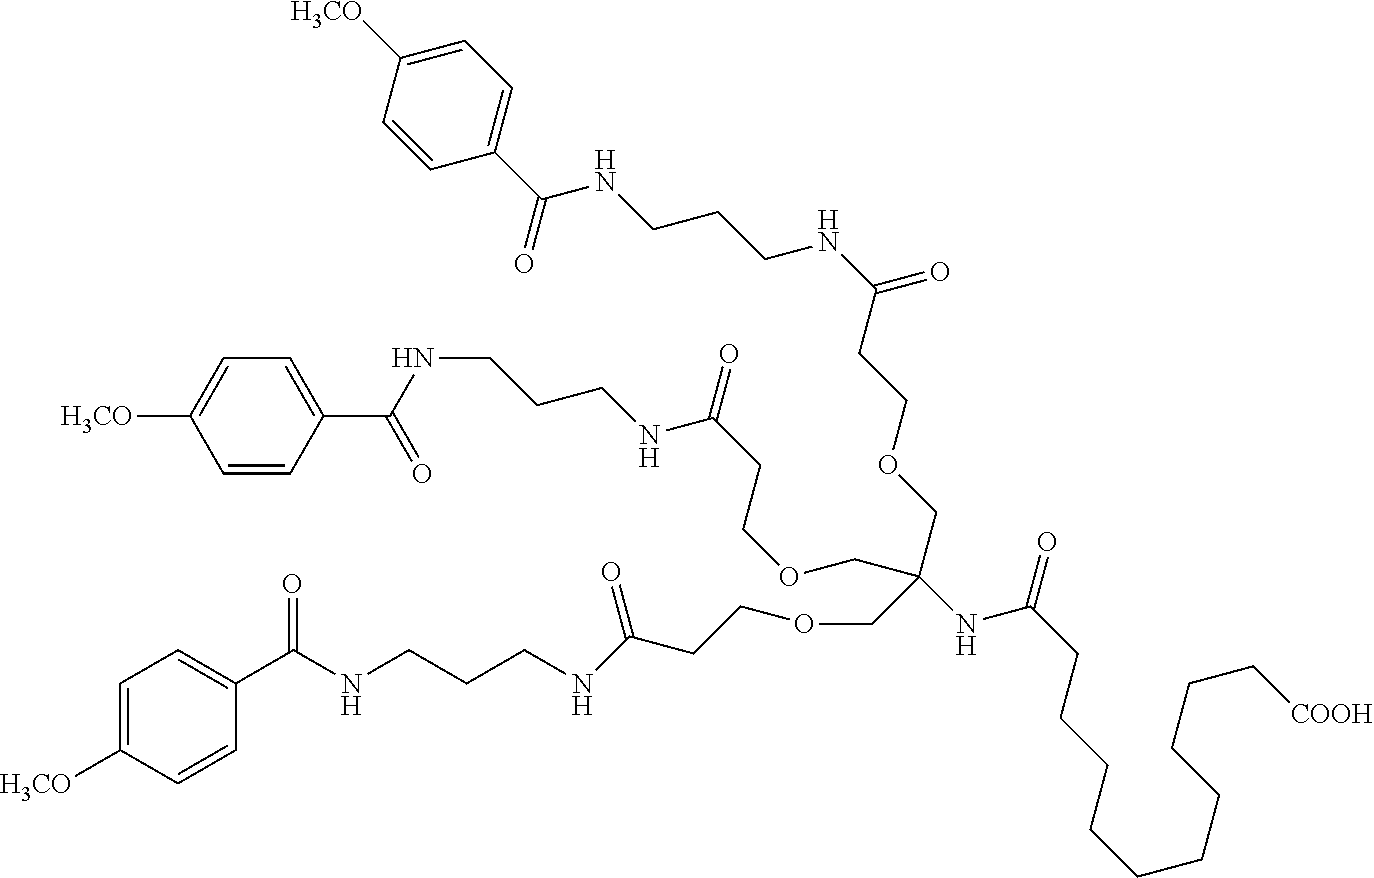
C1=CC(C(NCCCNC(=O)CCOCC(NC(CCCCCCCCCC[COOH])=O)(COCCC(NCCCNC(C2=CC=C([H3CO])C=C2)=O)=O)COCCC(NCCCNC(C2=CC=C([H3CO])C=C2)=O)=O)=O)=CC=C1[H3CO]
